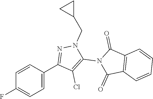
C1=CC(C2=NN(CC3CC3)C(N3C(=O)C4=C(C3=O)C=CC=C4)=C2Cl)=CC=C1F
